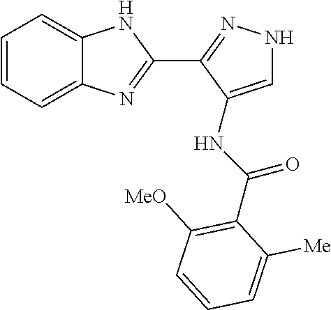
C1=CC=C2C(=C1)NC(C1=NNC=C1NC(=O)C1=C([MeO])C=CC=C1[Me])=N2
